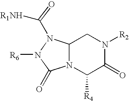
C12N(C([R4])C(=O)N([R2])C1)C(=O)N([R6])N2C([R1NH])=O
